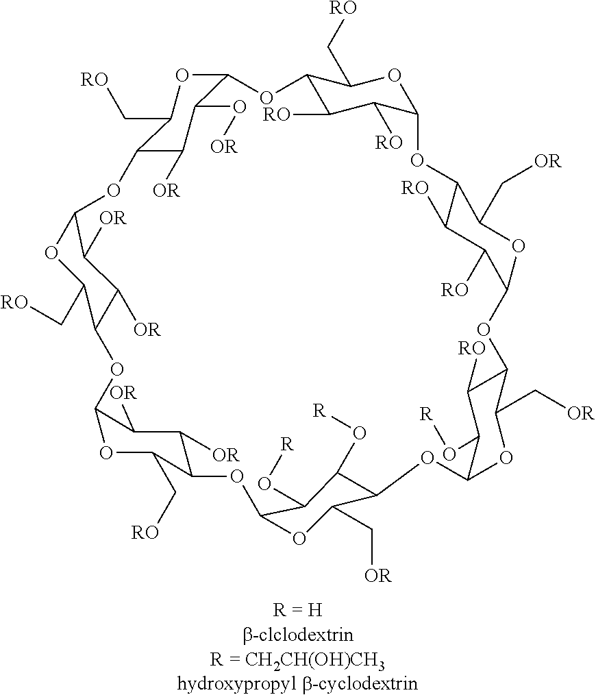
C12C([OR])C(O[OR])C(OC1C[RO])OC1C([RO])C([RO])C(OC1C[RO])OC1C([RO])C([RO])C(OC1C[OR])OC1C([RO])C(O[R])C(OC1C[OR])OC1C(C[OR])OC(OC3C(C[RO])OC(OC4C(C[RO])OC(O2)C([OR])C4[OR])C([OR])C3[OR])C(O[R])C1O[R]
